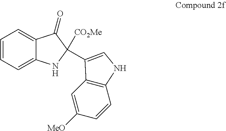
C1=CC=C2C(=C1)C(=O)C([CO2Me])(C1=CNC3=C1C=C([MeO])C=C3)N2
